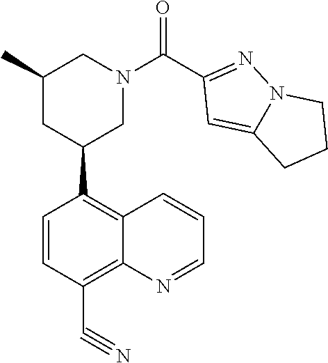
C1(C)CC(C2=C3C(=C(C#N)C=C2)N=CC=C3)CN(C(C2=NN3C(=C2)CCC3)=O)C1
